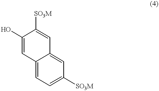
C1(O)=CC2=CC=C([SO3M])C=C2C=C1[SO3M]
